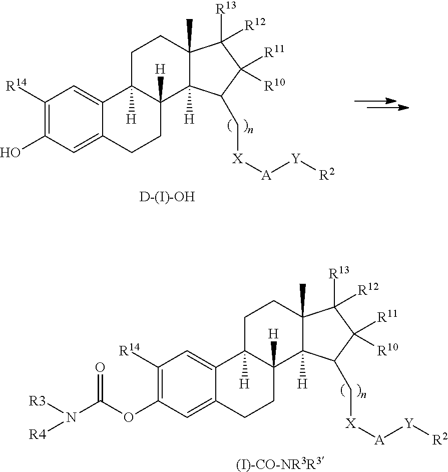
C1([R14])=C(O)C=C2C(=C1)C1([H])C([H])(CC2)C2([H])C(C)(CC1)C([R13])([R12])C([R11])([R10])C2C[X][A][Y][R2].[D-(I)-OH].C1([R14])=C(OC(N([R3])[R4])=O)C=C2C(=C1)C1([H])C([H])(CC2)C2([H])C(C)(CC1)C([R13])([R12])C([R11])([R10])C2C[X][A][Y][R2].[(I)-CO-NR3R3]
